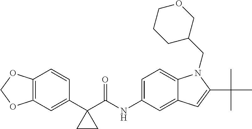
C12=C(C=C(C3(C(NC4=CC=C5C(=C4)C=C(C(C)(C)C)N5CC4COCCC4)=O)CC3)C=C1)OCO2
